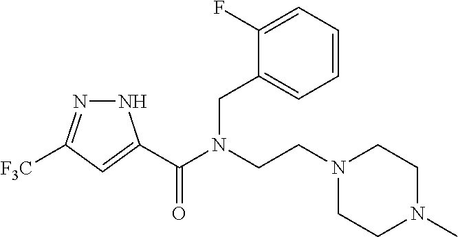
N1N=C([F3C])C=C1C(N(CCN1CCN(C)CC1)CC1=CC=CC=C1F)=O
